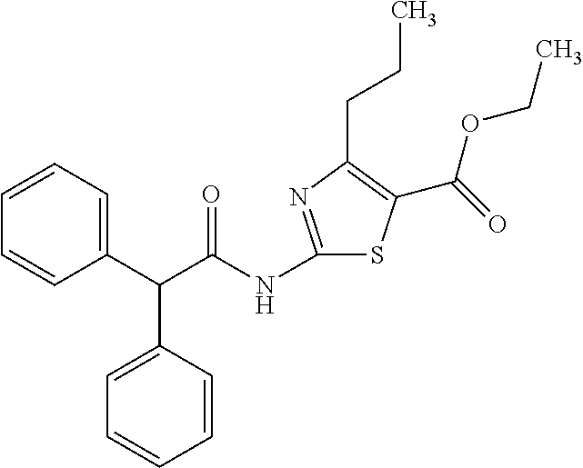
C1=CC=C(C(C(NC2=NC(CCC)=C(C(=O)OCC)S2)=O)C2=CC=CC=C2)C=C1
